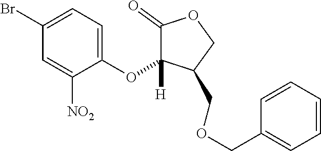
C1(=O)C(OC2=CC=C(Br)C=C2[NO2])([H])C(COCC2=CC=CC=C2)CO1
